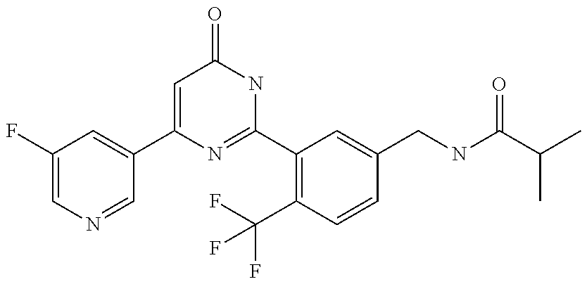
C1(C2=CC(F)=CN=C2)=CC(=O)NC(C2=C(C(F)(F)F)C=CC(CNC(C(C)C)=O)=C2)=N1
